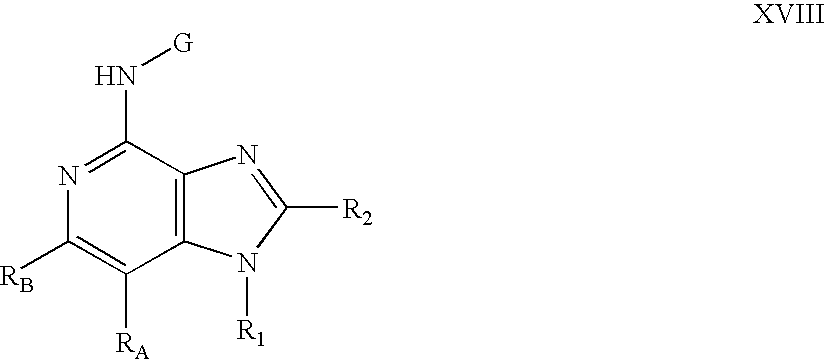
C12=C(C(N[G])=NC([RB])=C1[RA])N=C([R2])N2[R1]
